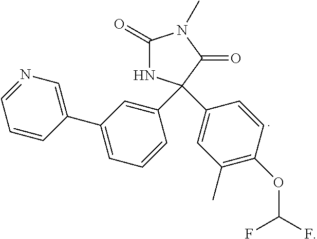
C1(C2(C3=CC(C)=C(OC(F)F)C=C3)NC(=O)N(C)C2=O)=CC(C2=CN=CC=C2)=CC=C1
